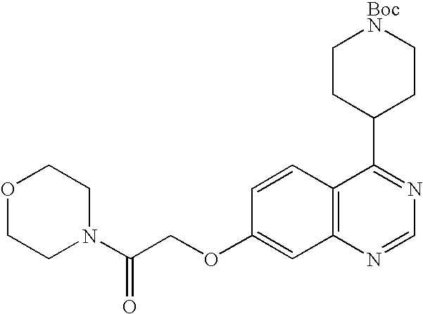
C1CC(C2=NC=NC3=C2C=CC(OCC(N2CCOCC2)=O)=C3)CC[BocN]1
